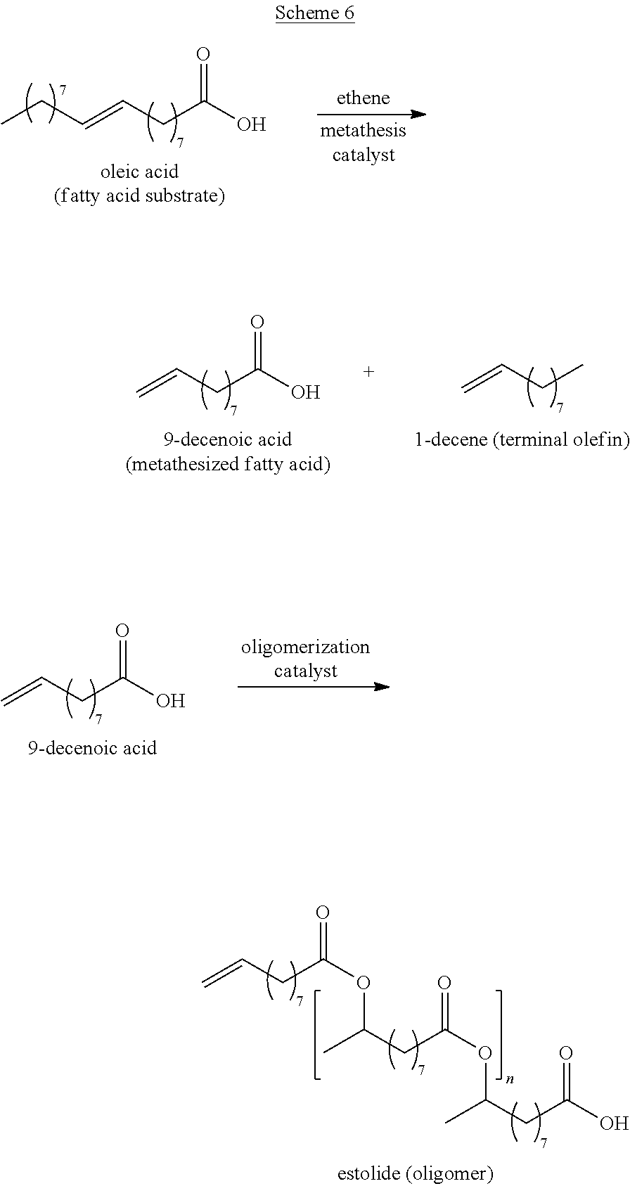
CCC=CCC(O)=O.C=CCC(O)=O.C=CCC.C=CCC(O)=O.C=CCC(OC(C)CC(=O)OC(C)CC(=O)O)=O
